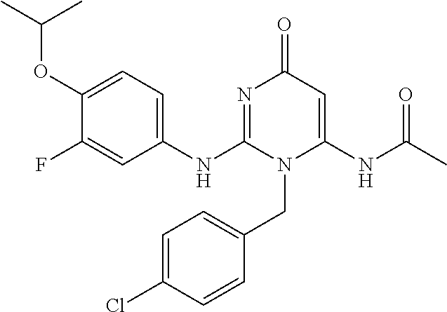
C1(NC2=NC(=O)C=C(NC(C)=O)N2CC2=CC=C(Cl)C=C2)=CC=C(OC(C)C)C(F)=C1
